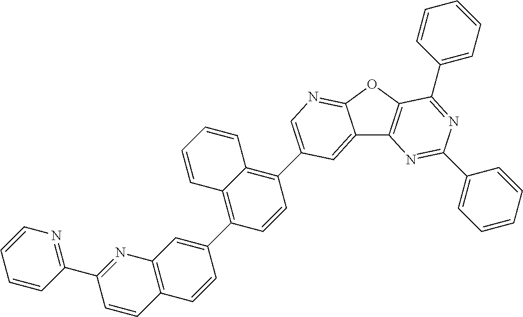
C1(C2=CN=C3C(=C2)C2=C(O3)C(C3=CC=CC=C3)=NC(C3=CC=CC=C3)=N2)=C2C(=C(C3=CC4=C(C=C3)C=CC(C3=NC=CC=C3)=N4)C=C1)C=CC=C2
